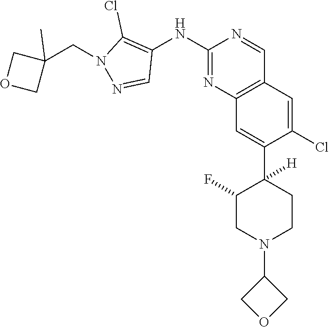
C1(N2CCC(C3=CC4=C(C=C3Cl)C=NC(NC3=C(Cl)N(CC5(C)COC5)N=C3)=N4)([H])C(F)C2)COC1
